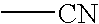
C[CN]
